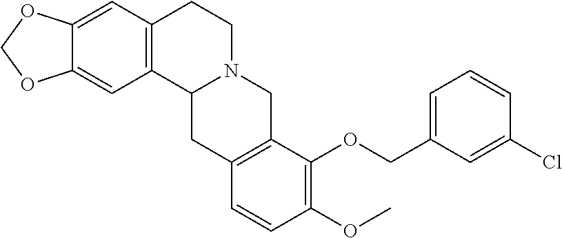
C12=C(C=C3C(=C1)OCO3)CCN1C2CC2=C(C1)C(OCC1=CC=CC(Cl)=C1)=C(OC)C=C2
